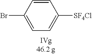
C1=CC(Br)=CC=C1[SF4Cl]
